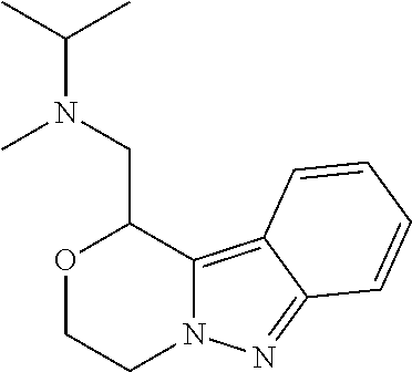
O1CCN2C(=C3C(=N2)C=CC=C3)C1CN(C(C)C)C
